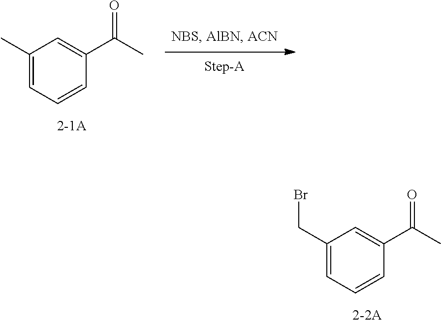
C1=C(CBr)C=C(C(C)=O)C=C1.C1=C(C)C=C(C(C)=O)C=C1
